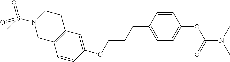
C1=CC(OCCCC2=CC=C(OC(N(C)C)=O)C=C2)=CC2=C1CN(S(C)(=O)=O)CC2
